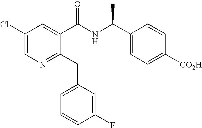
C1(Cl)=CN=C(CC2=CC=CC(F)=C2)C(C(NC(C2=CC=C([CO2H])C=C2)C)=O)=C1
